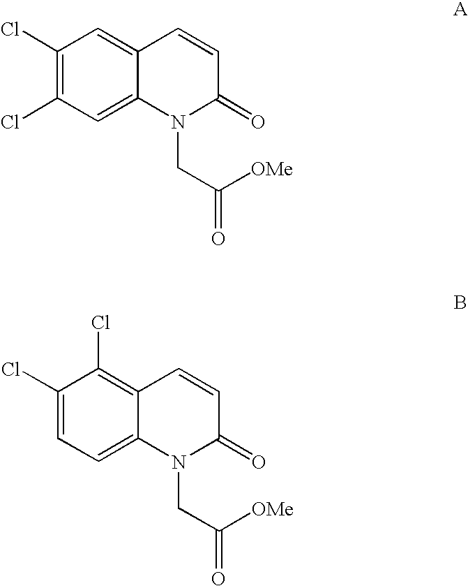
C1(Cl)=C(Cl)C=C2C(=C1)C=CC(=O)N2CC([OMe])=O.C1(Cl)=CC=C2C(=C1Cl)C=CC(=O)N2CC([OMe])=O
